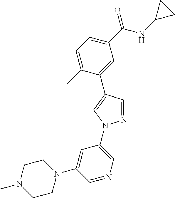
C1(C(NC2CC2)=O)=CC=C(C)C(C2=CN(C3=CN=CC(N4CCN(C)CC4)=C3)N=C2)=C1
